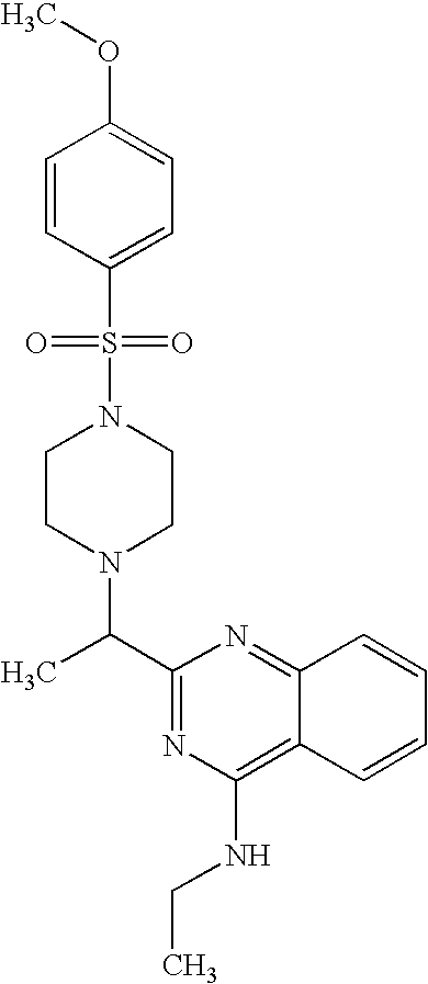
N1(S(C2=CC=C(OC)C=C2)(=O)=O)CCN(C(C2=NC(NCC)=C3C(=N2)C=CC=C3)C)CC1
